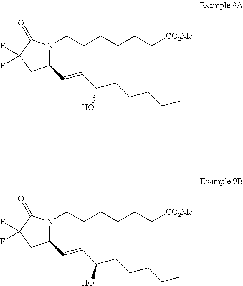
C1(C=CC(CCCCC)O)N(CCCCCC[CO2Me])C(=O)C(F)(F)C1.C1(C=CC(CCCCC)O)N(CCCCCC[CO2Me])C(=O)C(F)(F)C1
